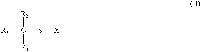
[R3]C(S[X])([R2])[R4]
